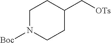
C1N([Boc])CCC(C[OTs])C1
